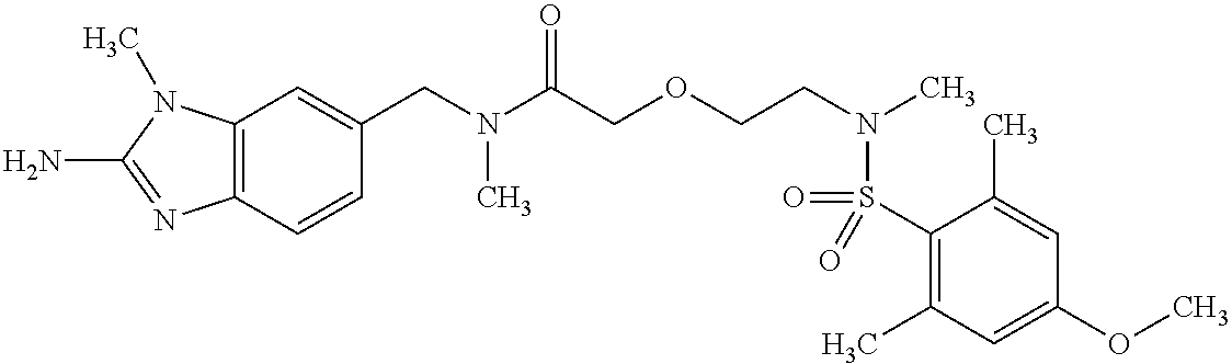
C1(S(=O)(N(CCOCC(N(CC2=CC3=C(C=C2)N=C(N)N3C)C)=O)C)=O)=C(C)C=C(OC)C=C1C
